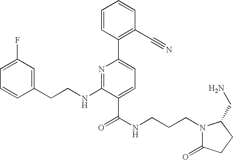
C1=CC(CCNC2=NC(C3=C(C#N)C=CC=C3)=CC=C2C(NCCCN2C(=O)CCC2CN)=O)=CC(F)=C1
